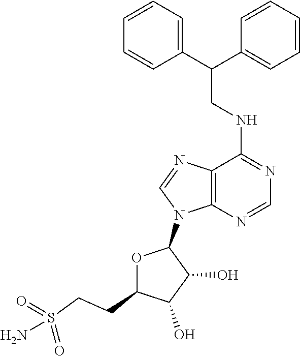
N(C1=NC=NC2=C1N=CN2C1OC(CCS(N)(=O)=O)C(O)C1O)CC(C1=CC=CC=C1)C1=CC=CC=C1
